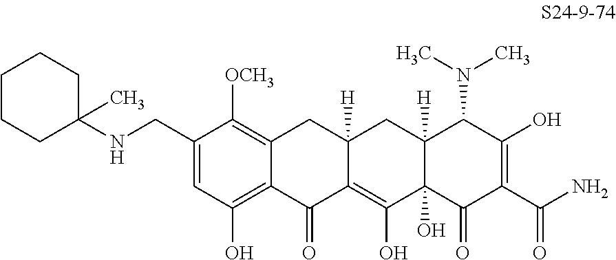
C1=C(CNC2(C)CCCCC2)C([OCH3])=C2C(=C1O)C(=O)C1=C(O)C3(O)C([H])(CC1([H])C2)C(N(C)C)C(O)=C(C(N)=O)C3=O
